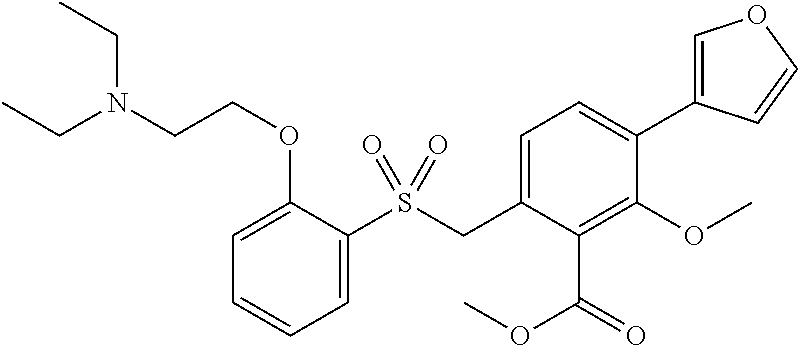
CCN(CC)CCOC1=CC=CC=C1S(CC1=CC=C(C2=COC=C2)C(OC)=C1C(OC)=O)(=O)=O
